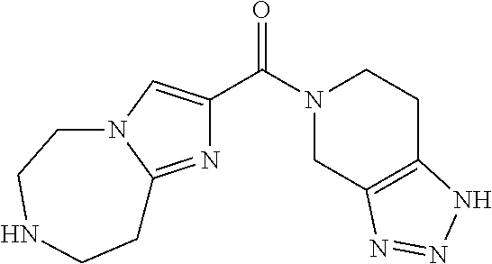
N1=C2N(C=C1C(N1CC3=C(CC1)NN=N3)=O)CCNCC2
